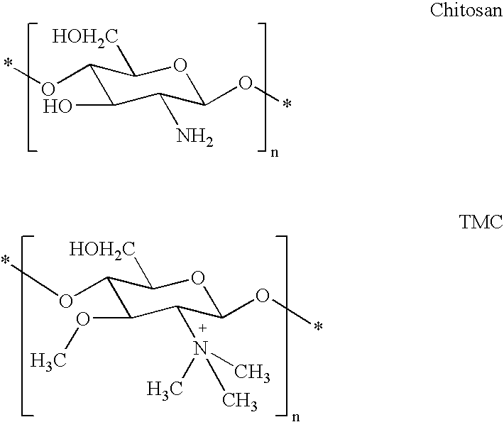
C1(O*)C(O)C(N)C(O*)OC1[HOH2C].C1(O*)C(OC)C(N(C)(C)C)C(O*)OC1[HOH2C]
